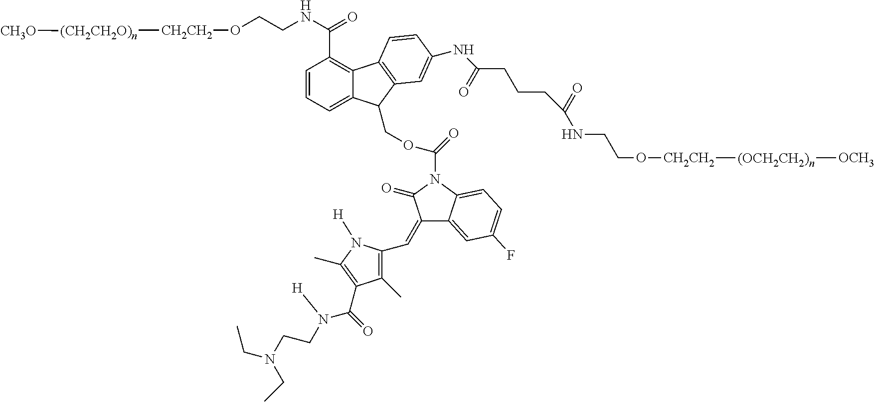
C1=CC=C2C(=C1C(NCCO[CH2CH2][(CH2CH2O)n][CH3O])=O)C1=C(C=C(NC(=O)CCCC(=O)NCCO[CH2CH2][(OCH2CH2)n][OCH3])C=C1)C2COC(=O)N1C(=O)C(=CC2=C(C)C(C(N([H])CCN(CC)CC)=O)=C(C)N2[H])C2=CC(F)=CC=C12
